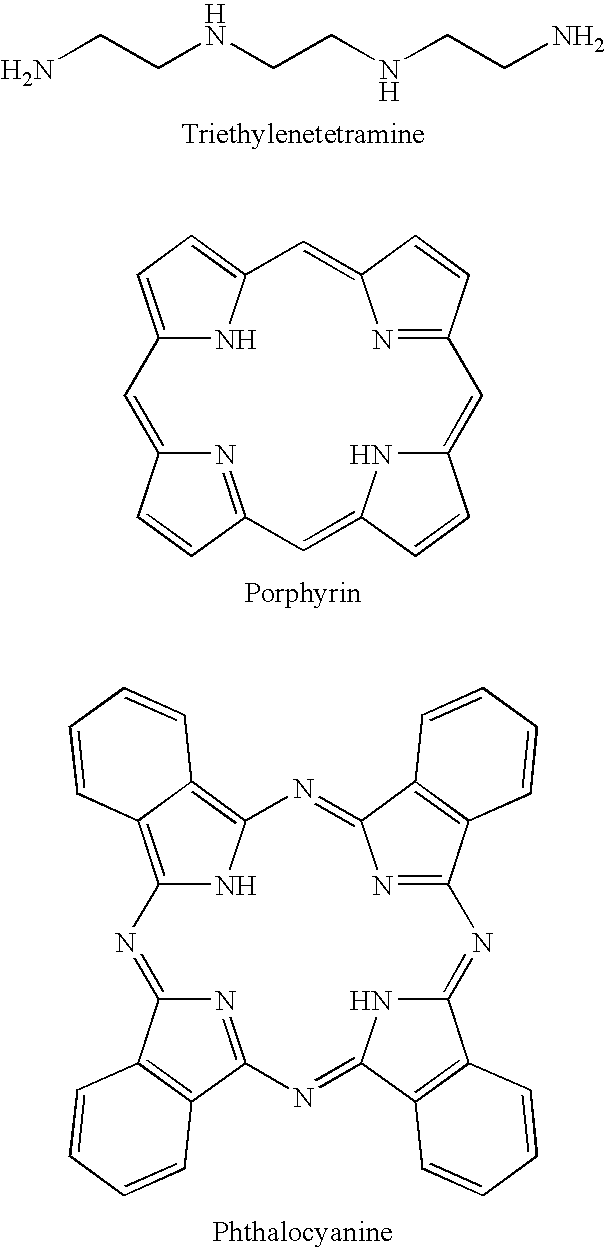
NCCNCCNCCN.C12=CC=C(N1)C=C1N=C(C=C1)C=C1NC(=CC3=NC(=C2)C=C3)C=C1.C12=C3C(=C(N1)N=C1N=C(C4=C1C=CC=C4)N=C1NC(=NC4=NC(=N2)C2=C4C=CC=C2)C2=C1C=CC=C2)C=CC=C3
